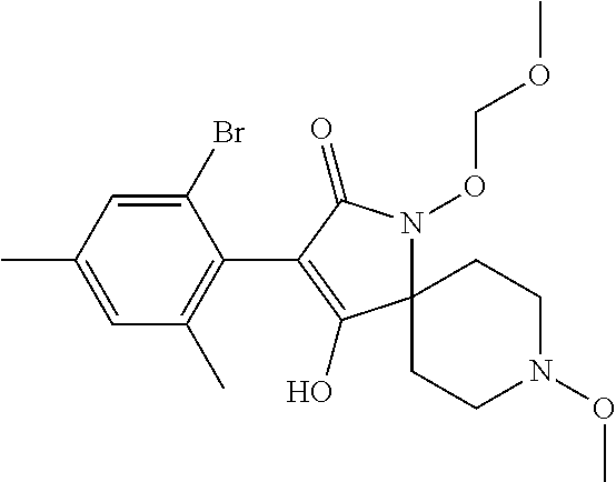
C1(Br)=CC(C)=CC(C)=C1C1=C(O)C2(N(OCOC)C1=O)CCN(OC)CC2
